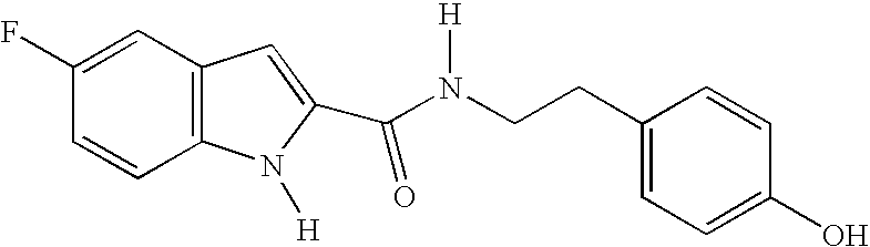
C12=C(C=CC(F)=C1)N([H])C(C(N([H])CCC1=CC=C(O)C=C1)=O)=C2
